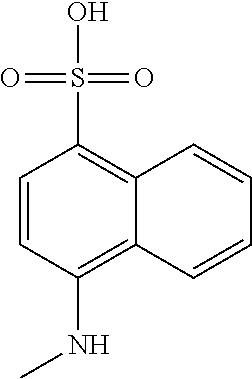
C1=CC(NC)=C2C(=C1S(O)(=O)=O)C=CC=C2
